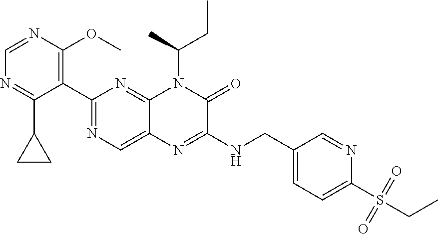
C1=NC(OC)=C(C2=NC=C3C(=N2)N(C(C)CC)C(=O)C(NCC2=CC=C(S(=O)(=O)CC)N=C2)=N3)C(C2CC2)=N1
